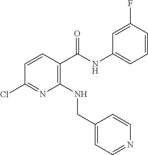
C1(NCC2=CC=NC=C2)=C(C(NC2=CC=CC(F)=C2)=O)C=CC(Cl)=N1
